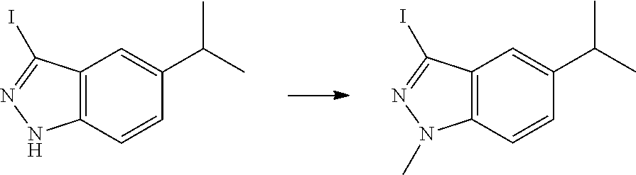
C12=C(C=CC(C(C)C)=C1)NN=C2I.C12=C(C=CC(C(C)C)=C1)N(C)N=C2I
